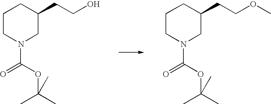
C1CN(C(=O)OC(C)(C)C)CC(CCO)C1.C1CN(C(=O)OC(C)(C)C)CC(CCOC)C1
